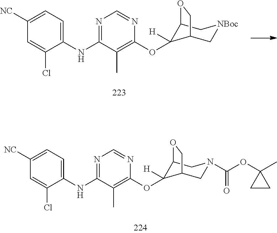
C1(OC2([H])C3C[NBoc]CC2CO3)=C(C)C(NC2=CC=C([NC])C=C2Cl)=NC=N1.C1(OC2([H])C3CN(C(OC4(C)CC4)=O)CC2CO3)=C(C)C(NC2=CC=C([NC])C=C2Cl)=NC=N1
